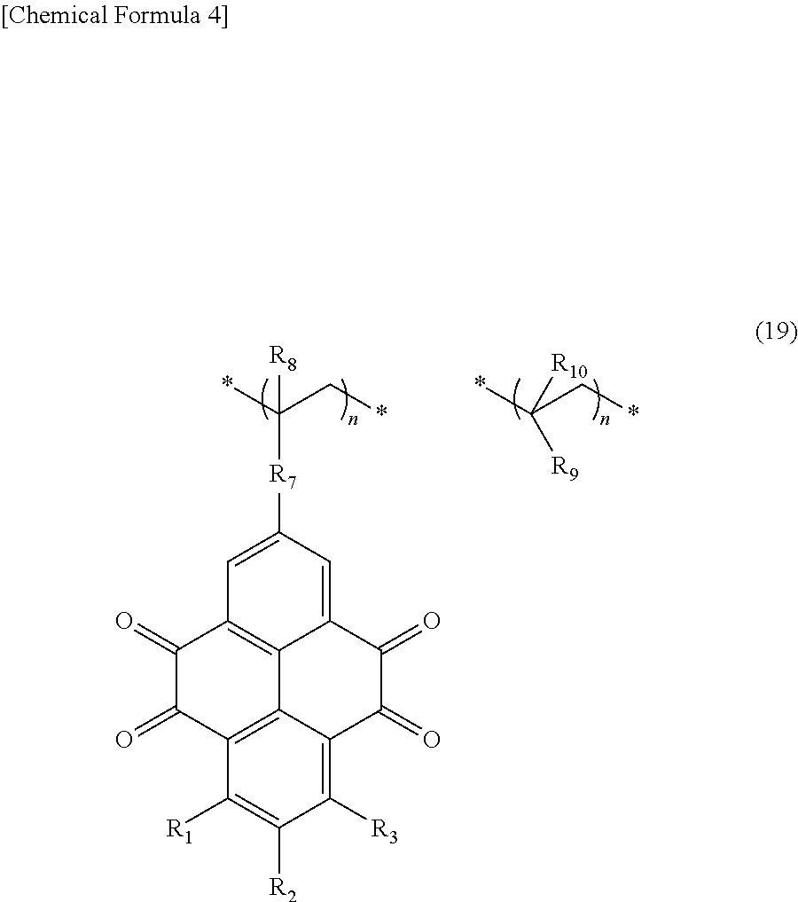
C1([R3])=C2C3=C(C([R1])=C1[R2])C(=O)C(=O)C1=C3C(=CC([R7]C(C*)(*)[R8])=C1)C(=O)C2=O.[R9]C(C*)(*)[R10]
